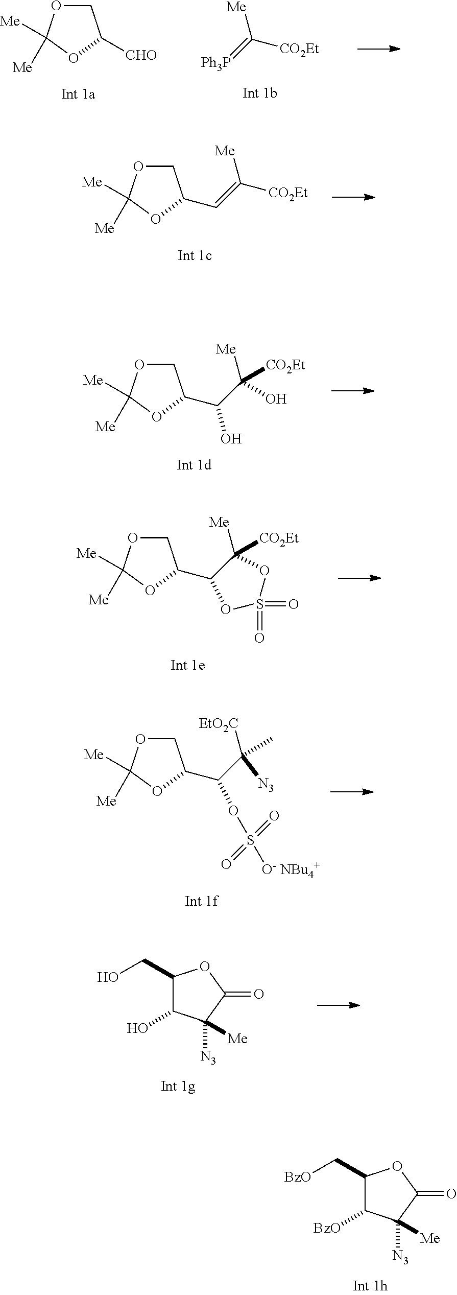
C1OC([Me])([Me])OC1[CHO].[Me]C([CO2Et])=[Ph3P].C1OC([Me])([Me])OC1C=C([Me])[CO2Et].C1OC([Me])([Me])OC1C(O)C([Me])([CO2Et])O.C1OC([Me])([Me])OC1C1C([Me])([CO2Et])OS(=O)(=O)O1.C1(C[BzO])C([BzO])C([N3])([Me])C(=O)O1.C1OC([Me])([Me])OC1C(C([EtO2C])(C)[N3])OS([O- NBu4+])(=O)=O.C1(CO)C(O)C([N3])([Me])C(=O)O1
